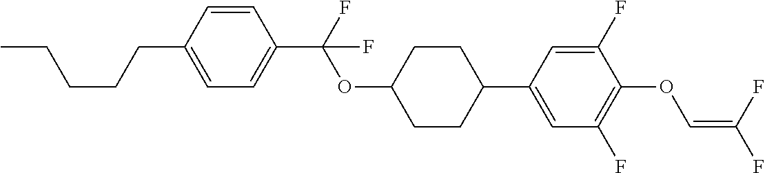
C1=CC(CCCCC)=CC=C1C(F)(OC1CCC(C2=CC(F)=C(OC=C(F)F)C(F)=C2)CC1)F
